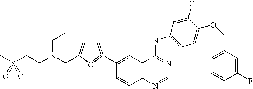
C1(C2=CC=C(CN(CCS(=O)(=O)C)CC)O=2)=CC2=C(C=C1)N=CN=C2NC1=CC=C(OCC2=CC=CC(F)=C2)C(Cl)=C1
